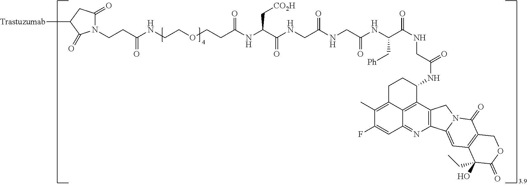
C(OCCC(NC(C(NCC(NCC(NC(C(NCC(NC1C2=C3C(=C(C)C(F)=CC3=NC3=C2CN2C3=CC3=C(C2=O)COC(=O)C3(CC)O)CC1)=O)=O)C[Ph])=O)=O)=O)C[CO2H])=O)CNC(CCN1C(=O)CC([Trastuzumab])C1=O)=O
